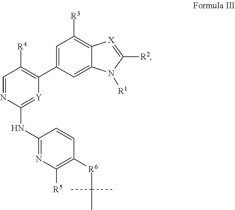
C1=NC(NC2=NC([R5])=C([R6]C(C)(C)C)C=C2)=[Y]C(C2=CC([R3])=C3C(=C2)N([R1])C([R2])=[X]3)=C1[R4]
